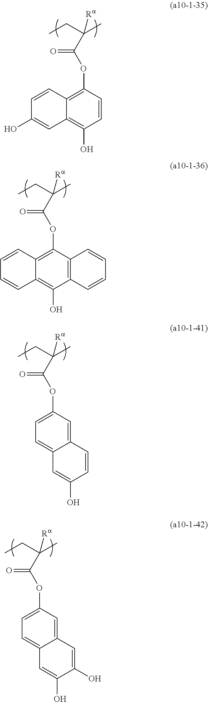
C(CC)(C)([Ra])C(OC1=C2C(=C(O)C=C1)C=C(O)C=C2)=O.C(CC)(C)([Ra])C(OC1=C2C(=C(O)C3=C1C=CC=C3)C=CC=C2)=O.C(CC)(C)([Ra])C(OC1=CC=C2C(=C1)C=CC(O)=C2)=O.C(CC)(C)([Ra])C(OC1=CC=C2C(=C1)C=C(O)C(O)=C2)=O
